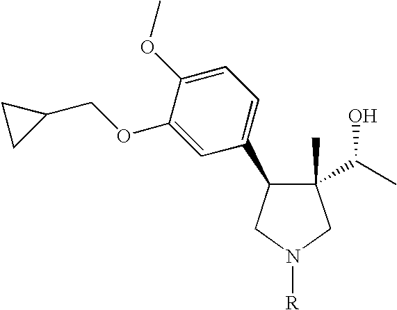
C1(C)(C(C)O)C(C2=CC=C(OC)C(OCC3CC3)=C2)CN([R])C1
